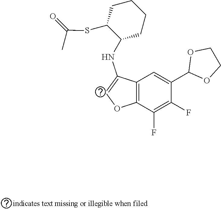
C12=C(C(F)=C(F)C(C3OCCO3)=C1)OC=C2NC1CCCCC1SC(=O)C
